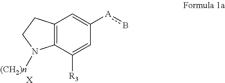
C12=C(C([R3])=CC([A]b)=C1)N([(CH2)n])CC2.[X]
